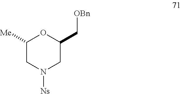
C1([Me])CN([Ns])CC(C[OBn])O1
